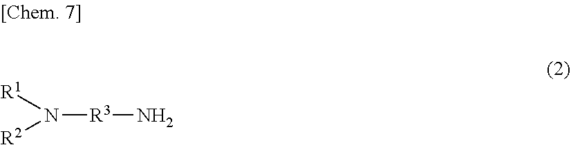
N([R3]N)([R1])[R2]
